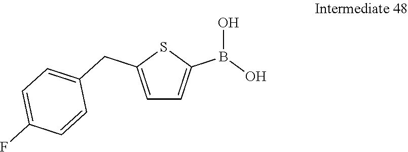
C1=C(CC2=CC=C(F)C=C2)SC(B(O)O)=C1
